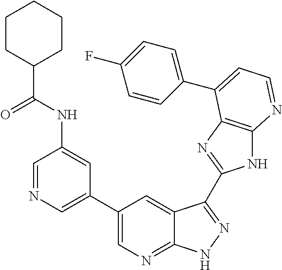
C1=NC=C(C2=CN=C3C(=C2)C(C2=NC4=C(N2)N=CC=C4C2=CC=C(F)C=C2)=NN3)C=C1NC(C1CCCCC1)=O
